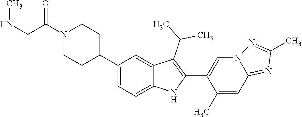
N1(C(CNC)=O)CCC(C2=CC=C3C(=C2)C(C(C)C)=C(C2=CN4C(=NC(C)=N4)C=C2C)N3)CC1
